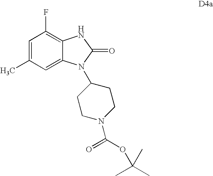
C1=C(C)C=C2C(=C1F)NC(=O)N2C1CCN(C(=O)OC(C)(C)C)CC1
